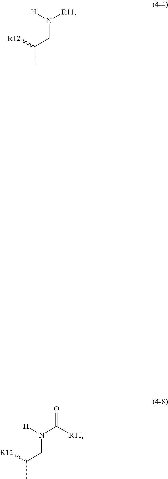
CC([R12])CN([R11])[H].CC([R12])CN(C(=O)[R11])[H]
